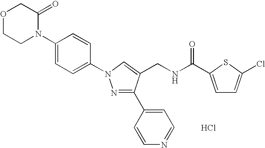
O1CCN(C2=CC=C(N3N=C(C4=CC=NC=C4)C(CNC(=O)C4=CC=C(Cl)S4)=C3)C=C2)C(=O)C1.Cl
